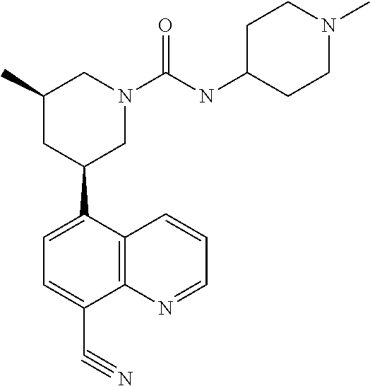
C1(C2CN(C(NC3CCN(C)CC3)=O)CC(C)C2)=CC=C(C#N)C2=C1C=CC=N2
